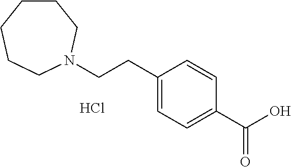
C1CCCCN(CCC2=CC=C(C(O)=O)C=C2)C1.Cl
